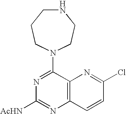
C1(N2CCCNCC2)=NC([AcHN])=NC2=C1N=C(Cl)C=C2
